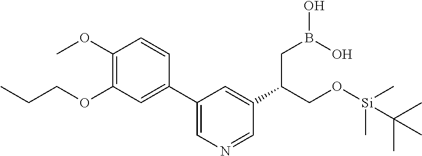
C1(C2=CN=CC(C(CO[Si](C)(C)C(C)(C)C)CB(O)O)=C2)=CC(OCCC)=C(OC)C=C1
